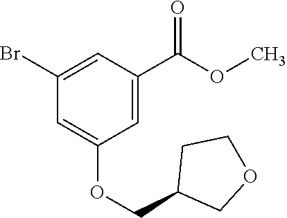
C1(Br)=CC(C(OC)=O)=CC(OCC2COCC2)=C1
